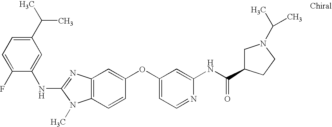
C1(C(C)C)=CC=C(F)C(NC2=NC3=C(N2C)C=CC(OC2=CC=NC(NC(C4CN(C(C)C)CC4)=O)=C2)=C3)=C1
